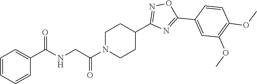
C1=CC=CC(C(NCC(N2CCC(C3=NOC(C4=CC(OC)=C(OC)C=C4)=N3)CC2)=O)=O)=C1
